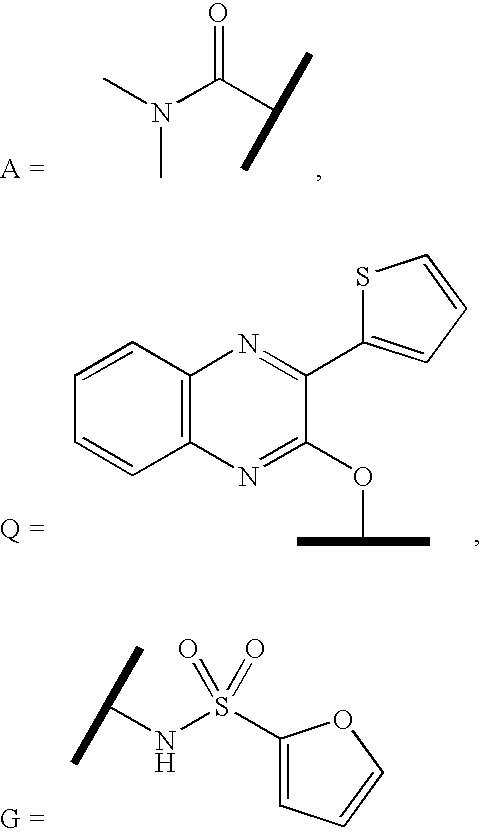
C12=C(C=CC=C1)N=C(C1=CC=CS1)C(OC(C)C)=N2.C1(S(NC(C)C)(=O)=O)=CC=CO1.C(C(C)C)(=O)N(C)C
